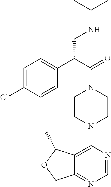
C1=C(Cl)C=CC(C(C(=O)N2CCN(C3=C4C(=NC=N3)COC4C)CC2)CNC(C)C)=C1
